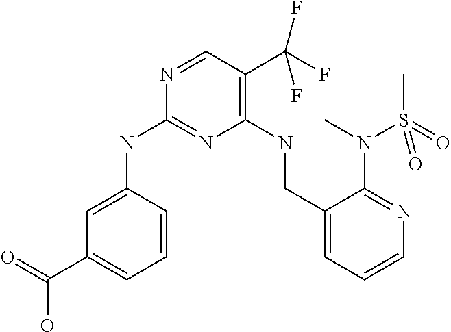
C1(NCC2=CC=CN=C2N(C)S(C)(=O)=O)=C(C(F)(F)F)C=NC(NC2=CC(C(=O)O)=CC=C2)=N1
